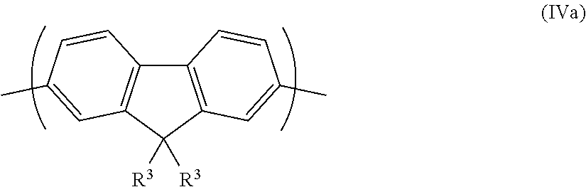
C12=C(C([R3])([R3])C3=C1C=CC(C)=C3)C=C(C)C=C2
